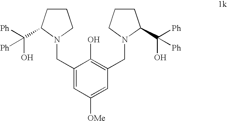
C1(CN2CCCC2C([Ph])(O)[Ph])=CC([OMe])=CC(CN2C(C(O)([Ph])[Ph])CCC2)=C1O
